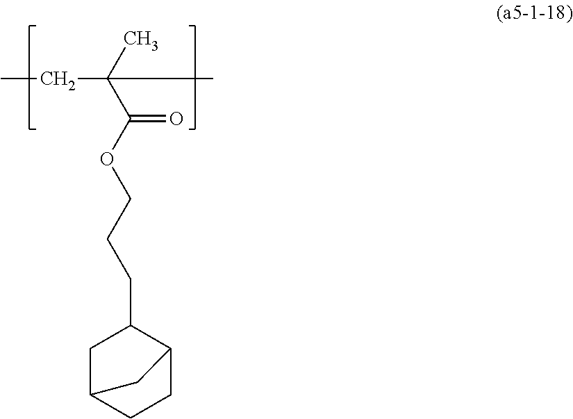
CCC(C)(C)C(OCCCC1CC2CCC1C2)=O
